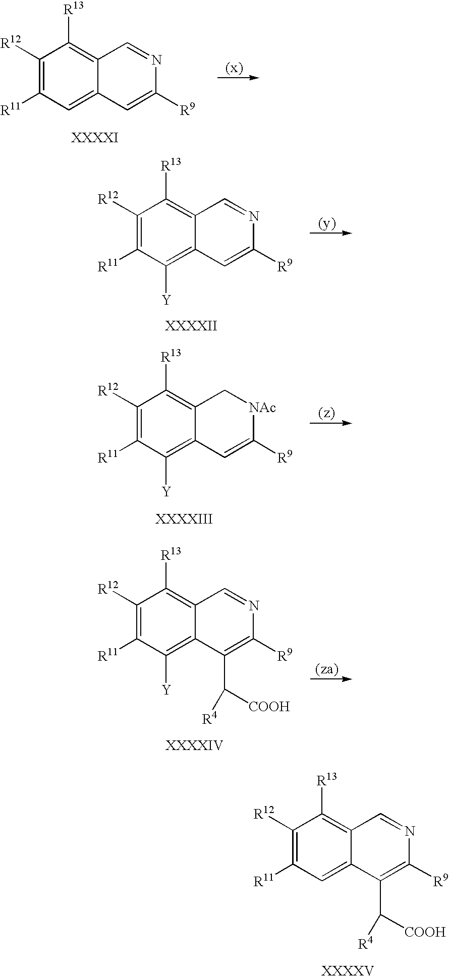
C1([R12])=C([R11])C=C2C(=C1[R13])C=NC([R9])=C2.C1([R12])=C([R11])C([Y])=C2C(=C1[R13])C=NC([R9])=C2.C1([R12])=C([R11])C([Y])=C2C(=C1[R13])C[NAc]C([R9])=C2.C1([R12])=C([R11])C=C2C(=C1[R13])C=NC([R9])=C2C([COOH])[R4].C1([R12])=C([R11])C([Y])=C2C(=C1[R13])C=NC([R9])=C2C([COOH])[R4]
